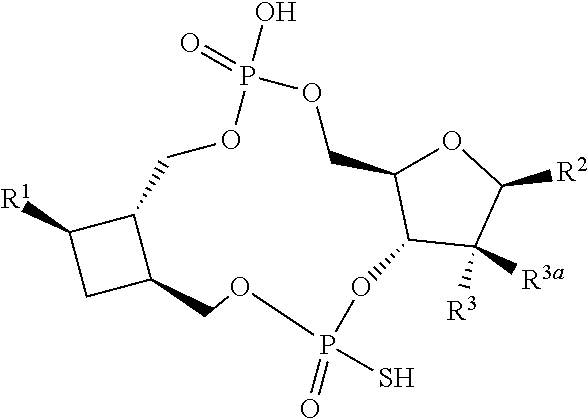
O1C2C(C([R3a])([R3])C1[R2])OP(S)(=O)OCC1C(COP(O)(=O)OC2)C([R1])C1
